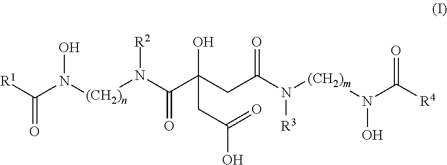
C(N([(CH2)n]N([R2])C(C(CC(N([R3])[(CH2)m]N(C([R4])=O)O)=O)(CC(=O)O)O)=O)O)([R1])=O
